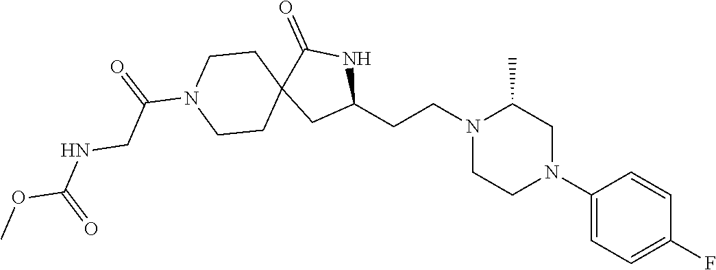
C1(N2CC(C)N(CCC3NC(=O)C4(C3)CCN(C(=O)CNC(OC)=O)CC4)CC2)=CC=C(F)C=C1
